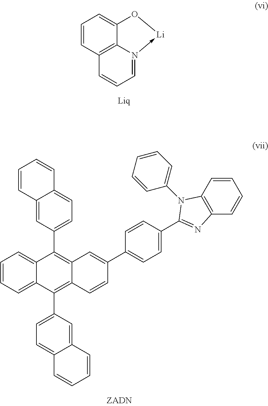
C1=CC2=C3C(=C1)O[Li]-N3=CC=C2.C1=CC=C2C(=C1)C(C1=CC=C3C(=C1)C=CC=C3)=C1C(=C2C2=CC=C3C(=C2)C=CC=C3)C=CC(C2=CC=C(C3=NC4=C(N3C3=CC=CC=C3)C=CC=C4)C=C2)=C1
